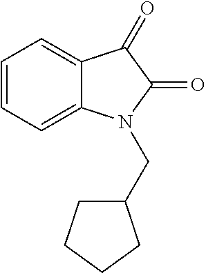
C12=CC=CC=C1N(CC1CCCC1)C(=O)C2=O
